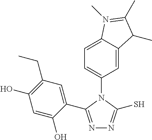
C1=C2C(=CC(N3C(C4=CC(CC)=C(O)C=C4O)=NN=C3S)=C1)C(C)C(C)=N2C
